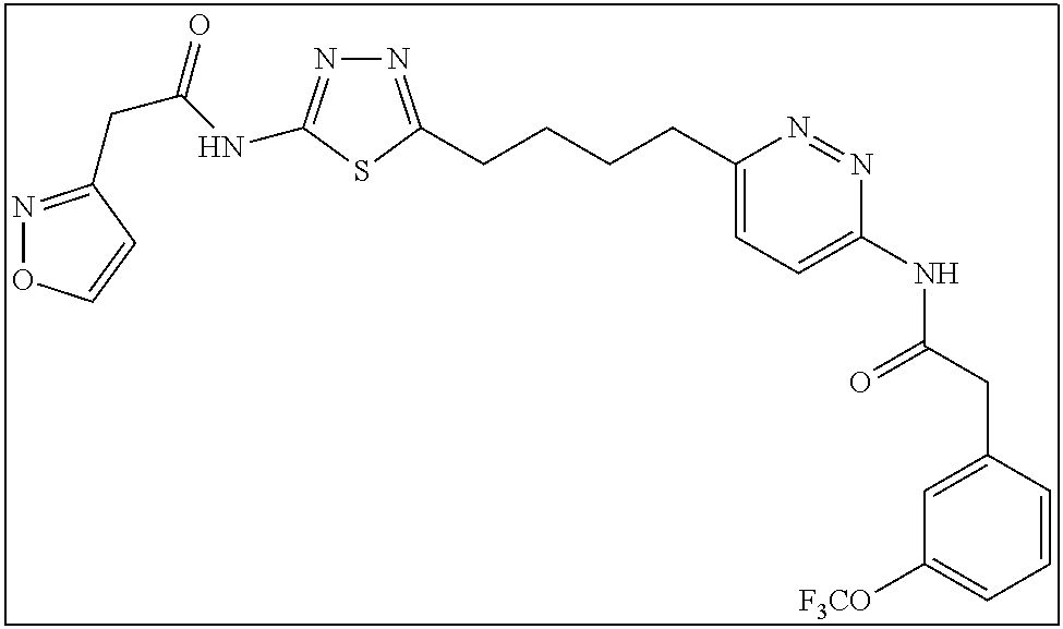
N1=C(CCCCC2=CC=C(NC(CC3=CC([F3CO])=CC=C3)=O)N=N2)SC(NC(CC2=NOC=C2)=O)=N1
